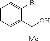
C1=CC=C(C(O)[Me])C(Br)=C1
